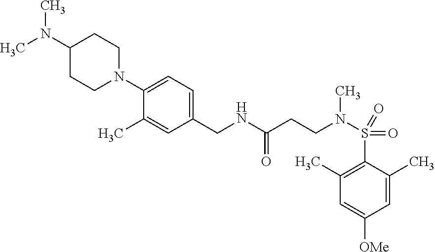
C1=C(C)C(S(=O)(=O)N(CCC(NCC2=CC=C(N3CCC(N(C)C)CC3)C(C)=C2)=O)C)=C(C)C=C1[OMe]
